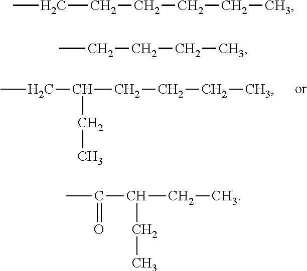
CCC(CCCC)CC.CCCCCCC.CCCCC.C(C(CC)CC)(C)=O
